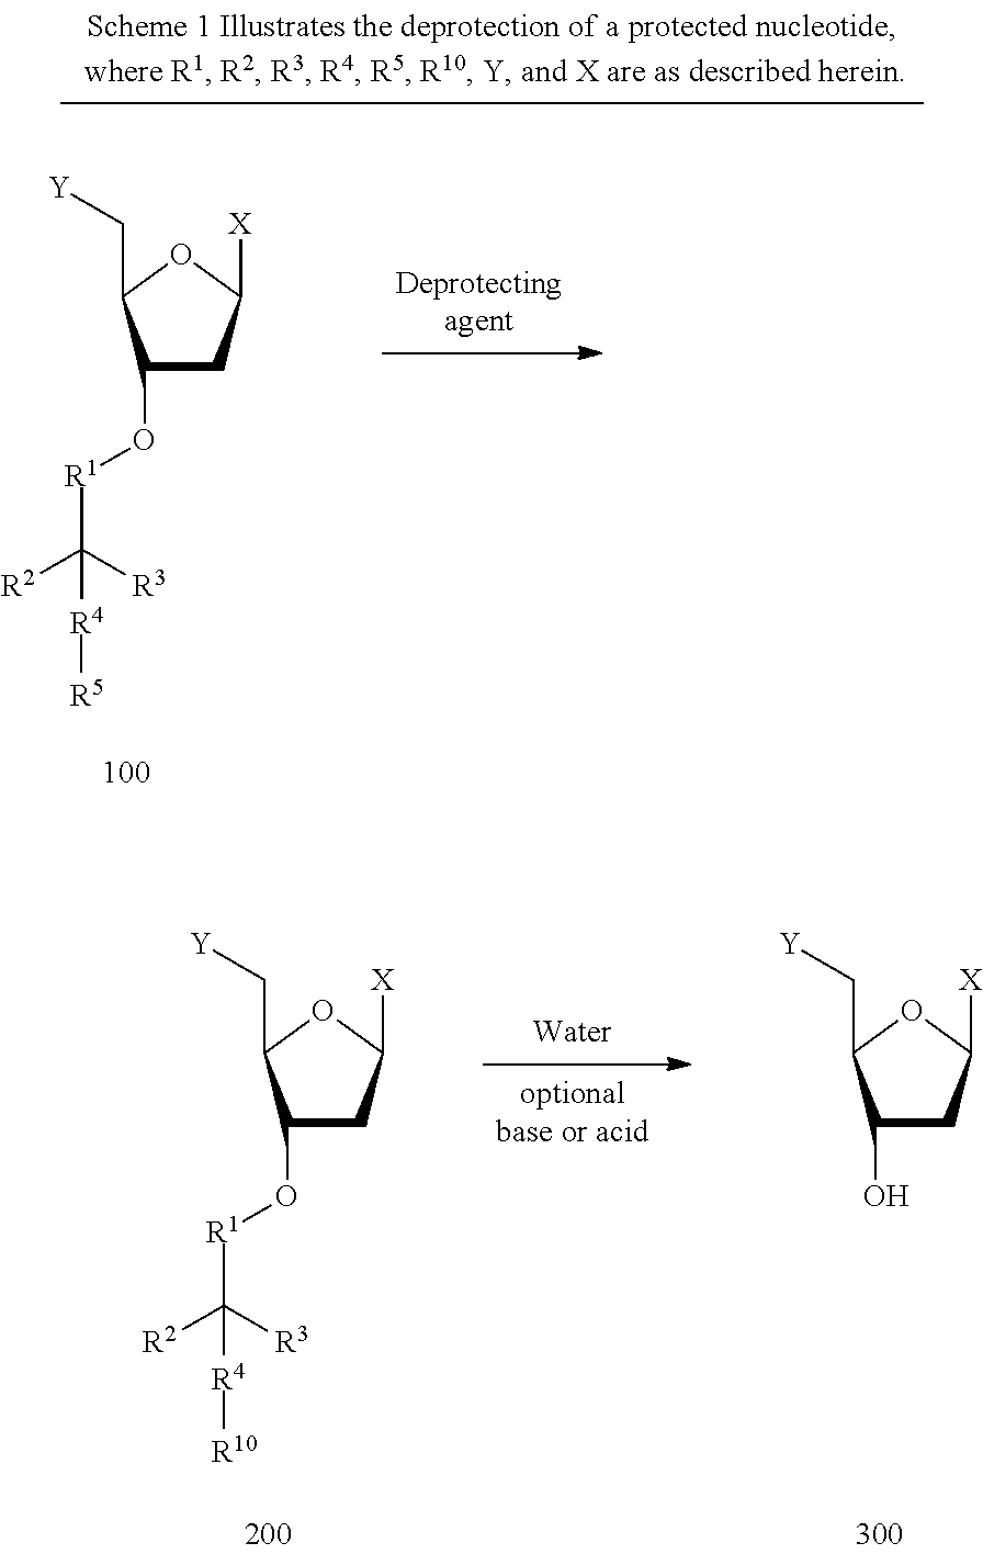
C1(O)CC([X])OC1C[Y].C1(O[R1]C([R2])([R3])[R4][R10])CC([X])OC1C[Y].C1(O[R1]C([R2])([R3])[R4][R5])CC([X])OC1C[Y]
